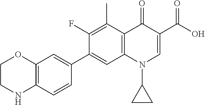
C1CNC2=C(O1)C=C(C1=CC3=C(C(C)=C1F)C(=O)C(C(O)=O)=CN3C1CC1)C=C2
